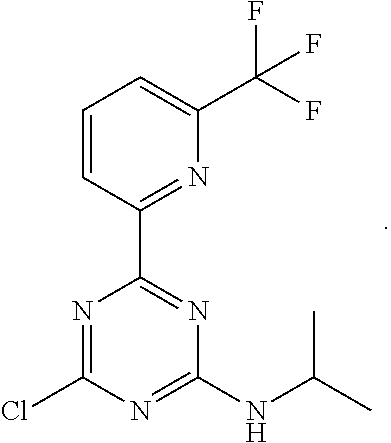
N1=C(Cl)N=C(NC(C)C)N=C1C1=NC(C(F)(F)F)=CC=C1
